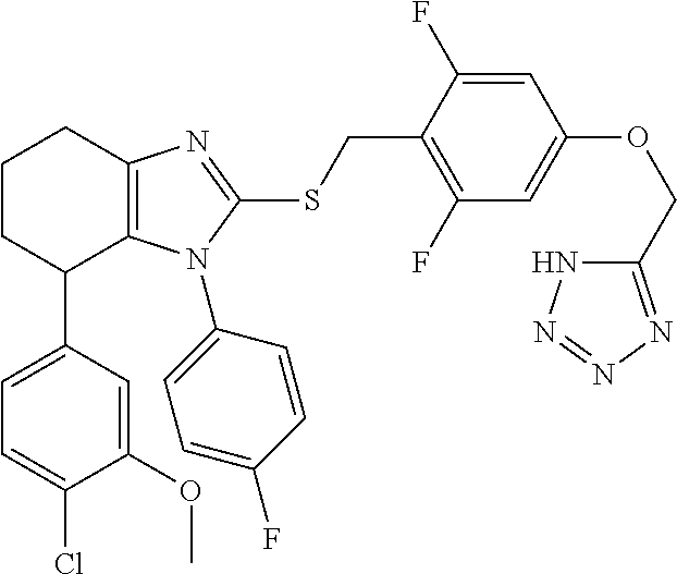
C1(C2C3=C(CCC2)N=C(SCC2=C(F)C=C(OCC4=NN=NN4)C=C2F)N3C2=CC=C(F)C=C2)=CC=C(Cl)C(OC)=C1
